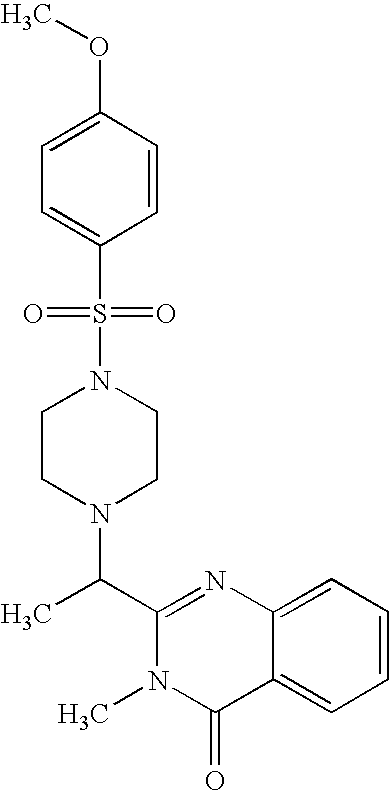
O=S(=O)(N1CCN(C(C2=NC3=CC=CC=C3C(=O)N2C)C)CC1)C1=CC=C(OC)C=C1
